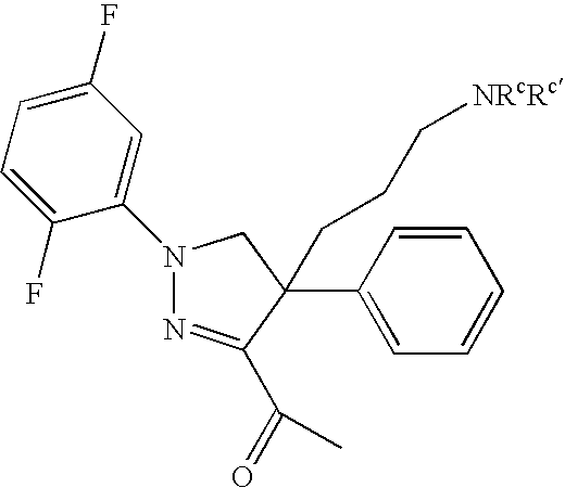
C1(N2N=C(C(=O)C)C(C3=CC=CC=C3)(CCC[NRcRc])C2)=CC(F)=CC=C1F
